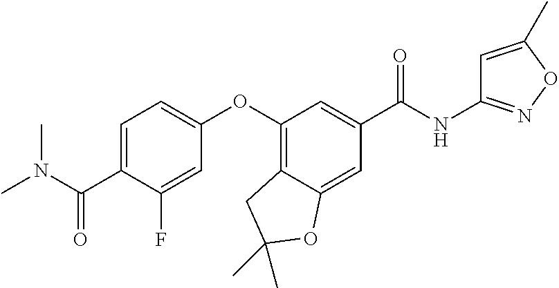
C1=C(C(N(C)C)=O)C(F)=CC(OC2=C3C(=CC(C(=O)NC4=NOC(C)=C4)=C2)OC(C)(C)C3)=C1
